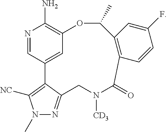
N1(C)N=C2C(=C1[NC])C1=CC(=C(N)N=C1)OC(C)C1=C(C=CC(F)=C1)C(=O)N([CD3])C2
